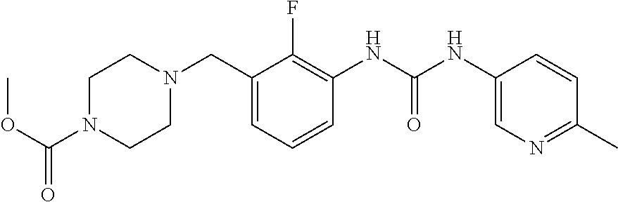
C1N(C(OC)=O)CCN(CC2=CC=CC(NC(NC3=CN=C(C)C=C3)=O)=C2F)C1
